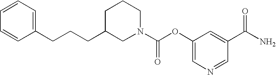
C1=CC=C(CCCC2CN(C(OC3=CN=CC(C(N)=O)=C3)=O)CCC2)C=C1
